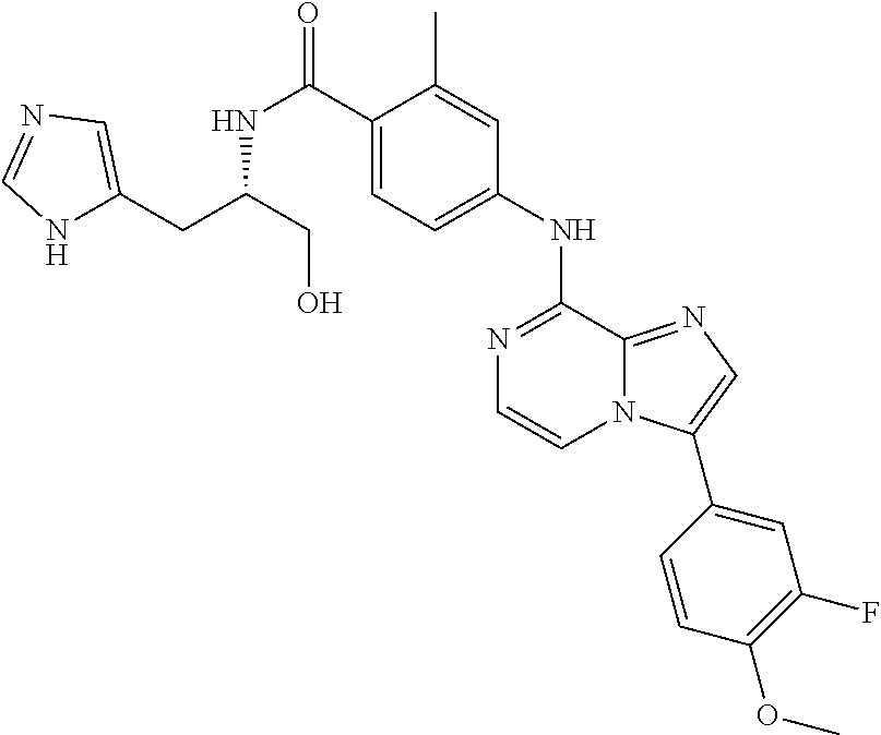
C1(C(NC(CO)CC2=CN=CN2)=O)=CC=C(NC2=NC=CN3C2=NC=C3C2=CC(F)=C(OC)C=C2)C=C1C
